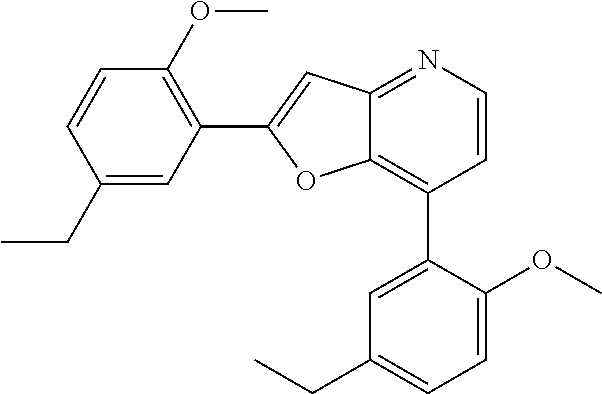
C1(CC)=CC(C2=CC3=NC=CC(C4=CC(CC)=CC=C4OC)=C3O2)=C(OC)C=C1
